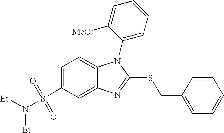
C1=C(S(N([Et])[Et])(=O)=O)C=C2C(=C1)N(C1=CC=CC=C1[MeO])C(SCC1=CC=CC=C1)=N2
